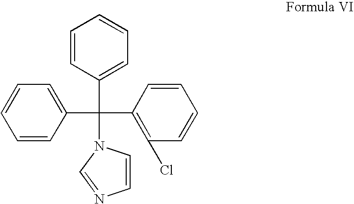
C1=CC(C(C2=C(Cl)C=CC=C2)(C2=CC=CC=C2)N2C=CN=C2)=CC=C1
